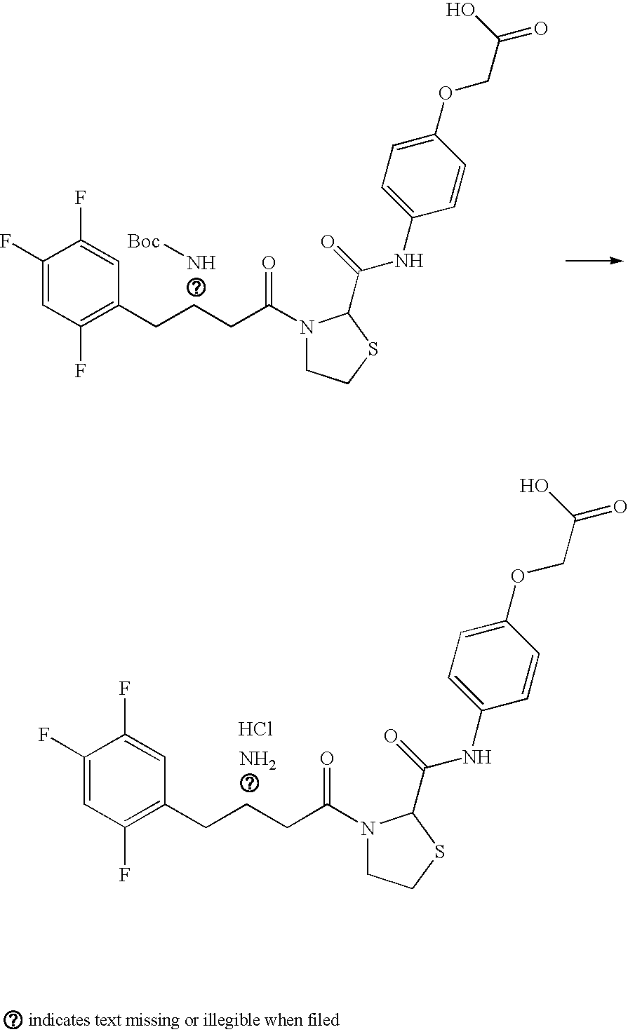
C1(F)=CC(F)=C(CCCC(N2CCSC2C(=O)NC2=CC=C(OCC(=O)O)C=C2)=O)C=C1F.N[Boc].C1(F)=CC(F)=C(CCCC(N2CCSC2C(=O)NC2=CC=C(OCC(=O)O)C=C2)=O)C=C1F.N.Cl
